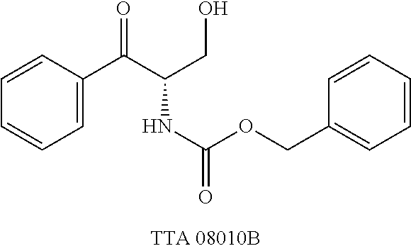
C1=CC=CC=C1C(C(CO)NC(OCC1=CC=CC=C1)=O)=O
